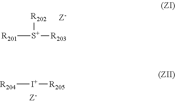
[R202][S+]([R201])[R203].[I+]([R204])[R205]
